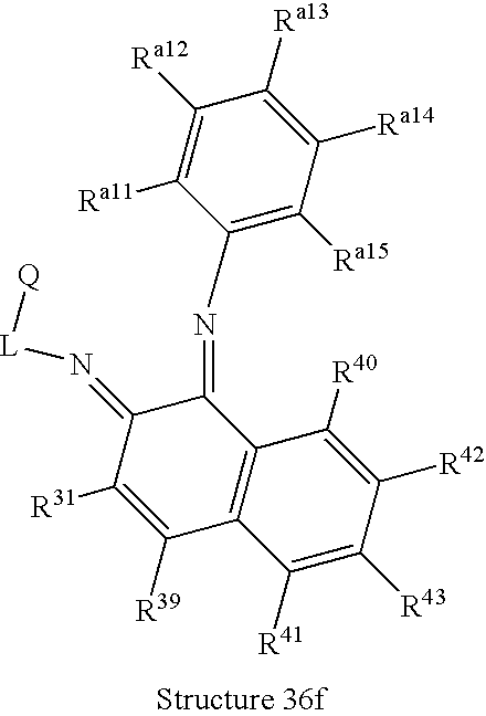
C1(=N[L][Q])C([R31])=C([R39])C2=C(C([R40])=C([R42])C([R43])=C2[R41])C1=NC1=C([Ra15])C([Ra14])=C([Ra13])C([Ra12])=C1[Ra11]
